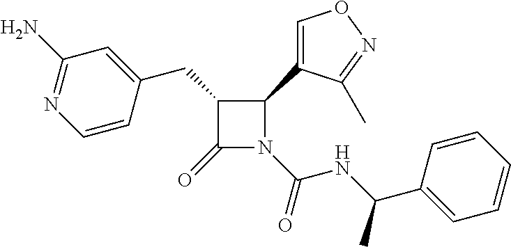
C1(CC2=CC(N)=NC=C2)C(=O)N(C(=O)NC(C2=CC=CC=C2)C)C1C1=CON=C1C
